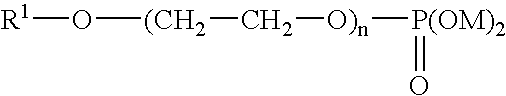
[R1]O[(CH2]C[O)n][P(OM)2]=O
